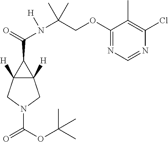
C12([H])C([H])(CN(C(=O)OC(C)(C)C)C1)C2C(=O)N([H])C(COC1=NC=NC(Cl)=C1C)(C)C
